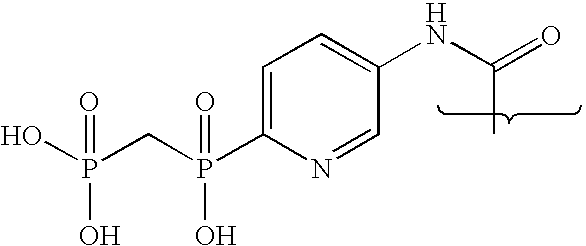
C1=C(P(CP(O)(O)=O)(O)=O)N=CC(NC(=O)C)=C1
